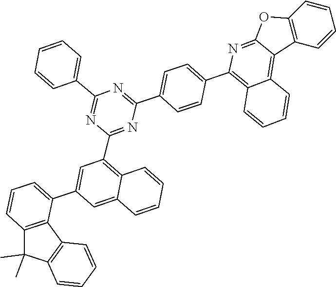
C1=CC=CC2=C1OC1=NC(C3=CC=C(C4=NC(C5=CC=CC=C5)=NC(C5=C6C(=CC(C7=CC=CC8=C7C7=C(C8(C)C)C=CC=C7)=C5)C=CC=C6)=N4)C=C3)=C3C(=C21)C=CC=C3
